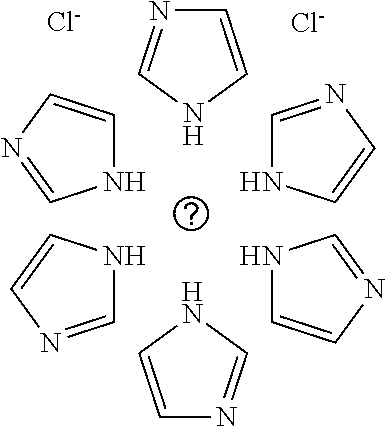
N1C=CN=C1.C1=CNC=N1.C1=NC=CN1.N1C=NC=C1.C1=CN=CN1.C1=CNC=N1.[Cl-].[Cl-]
